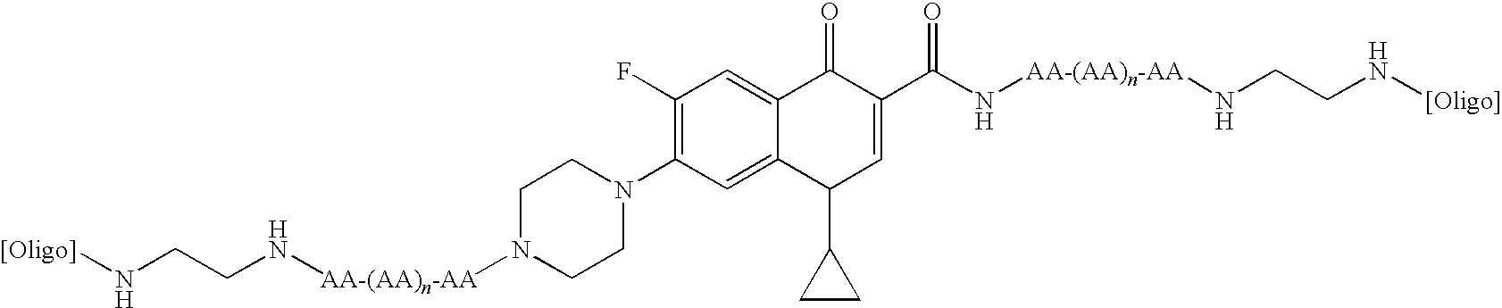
N(CCN[AA-(AA)n-AA]N1CCN(C2=C(F)C=C3C(=C2)C(C2CC2)C=C(C(N[AA-(AA)n-AA]NCCN[[Oligo]])=O)C3=O)CC1)[[Oligo]]
